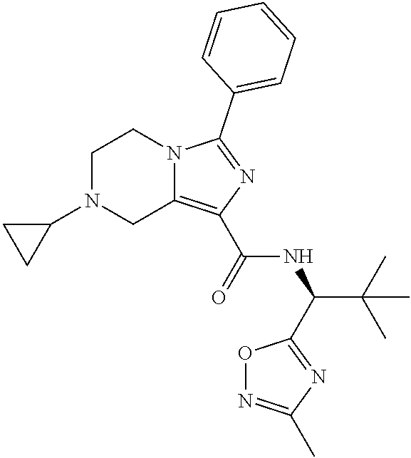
N1(C2CC2)CC2=C(C(=O)NC(C(C)(C)C)C3=NC(C)=NO3)N=C(C3=CC=CC=C3)N2CC1
